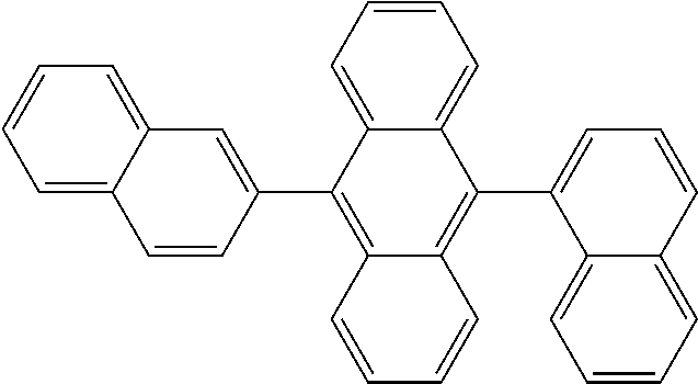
C12=C(C3=CC4=CC=CC=C4C=C3)C3=CC=CC=C3C(C3=CC=CC4=CC=CC=C34)=C1C=CC=C2
